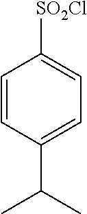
C1=CC(C(C)C)=CC=C1[SO2Cl]
